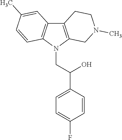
C12=C(N(CC(C3=CC=C(F)C=C3)O)C3=C1C=C(C)C=C3)CN(C)CC2
